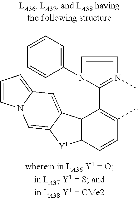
C1=CN(C)=C(C2=C(C)C=CC3=C2C2=CC4=CC=CN4C=C2[Y1]3)N1C1=CC=CC=C1
